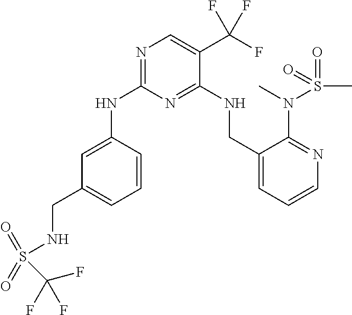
N(C1=NC=C(C(F)(F)F)C(NCC2=CC=CN=C2N(C)S(=O)(C)=O)=N1)C1=CC(CNS(C(F)(F)F)(=O)=O)=CC=C1
